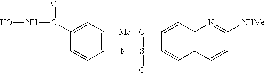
ONC(=O)C1=CC=C(N(S(=O)(=O)C2=CC3=C(C=C2)N=C([NHMe])C=C3)[Me])C=C1
